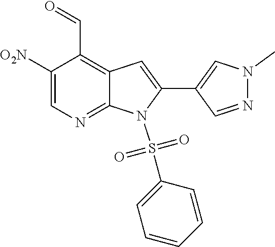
C1([O2N])=CN=C2C(=C1C=O)C=C(C1=CN(C)N=C1)N2S(=O)(=O)C1=CC=CC=C1
